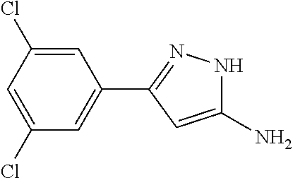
C1(N)=CC(C2=CC(Cl)=CC(Cl)=C2)=NN1
